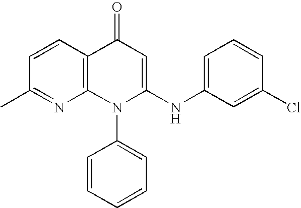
C1(C)=NC2=C(C=C1)C(=O)C=C(NC1=CC=CC(Cl)=C1)N2C1=CC=CC=C1
